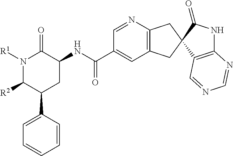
C12=C(C3(C(=O)N1)CC1=C(C3)C=C(C(NC3C(=O)N([R1])C([R2])C(C4=CC=CC=C4)C3)=O)C=N1)C=NC=N2
